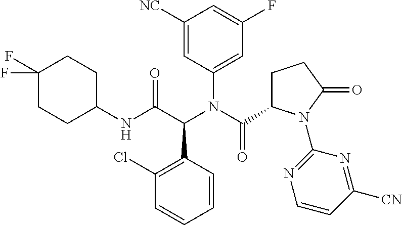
C1(Cl)=C(C(C(NC2CCC(F)(F)CC2)=O)N(C(C2CCC(=O)N2C2=NC=CC([CN])=N2)=O)C2=CC(F)=CC([NC])=C2)C=CC=C1
